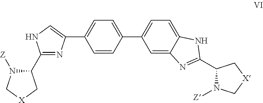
C1=CC(C2=CC=C3C(=C2)N=C(C2N([Z])C[X]C2)N3)=CC=C1C1=CNC(C2N([Z])C[X]C2)=N1
